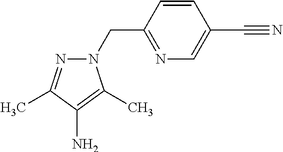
C1(CN2N=C(C)C(N)=C2C)=NC=C(C#N)C=C1
